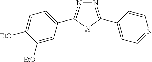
C1=C([EtO])C([EtO])=CC(C2=NN=C(C3=CC=NC=C3)N2)=C1
